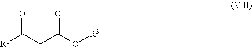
[R1]C(CC(O[R3])=O)=O
